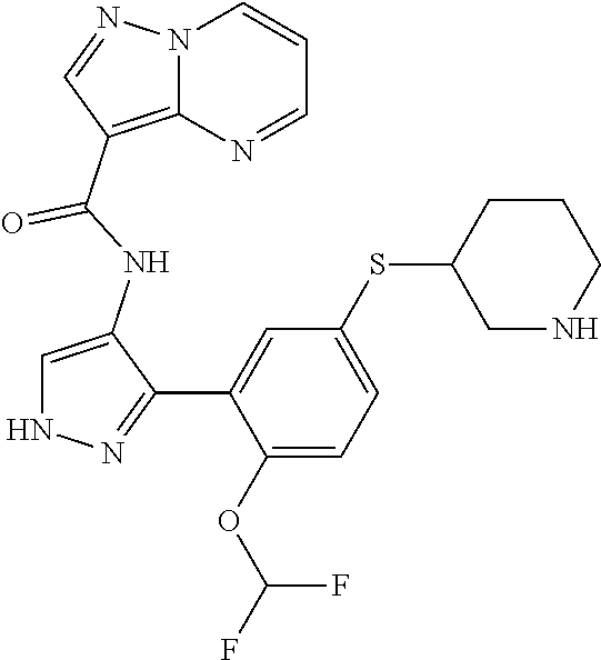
C1=C(NC(=O)C2=C3N(C=CC=N3)N=C2)C(C2=CC(SC3CNCCC3)=CC=C2OC(F)F)=NN1
